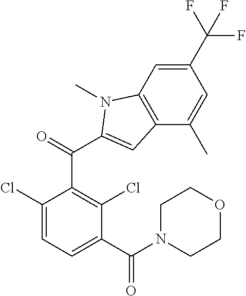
N1(C)C(C(C2=C(Cl)C(C(N3CCOCC3)=O)=CC=C2Cl)=O)=CC2=C1C=C(C(F)(F)F)C=C2C
